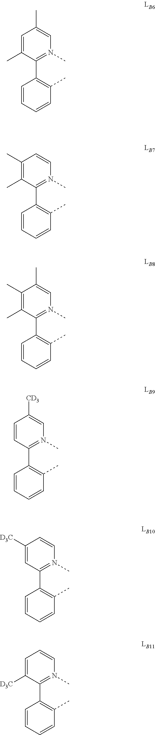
C1=C(C)C(C2=C(C)C=CC=C2)=N(C)C=C1C.C1(C)=C(C)C(C2=C(C)C=CC=C2)=N(C)C=C1.C1(C)=C(C)C(C2=C(C)C=CC=C2)=N(C)C=C1C.C1=CC(C2=C(C)C=CC=C2)=N(C)C=C1[CD3].C1([D3C])=CC(C2=C(C)C=CC=C2)=N(C)C=C1.C1=C([D3C])C(C2=C(C)C=CC=C2)=N(C)C=C1
